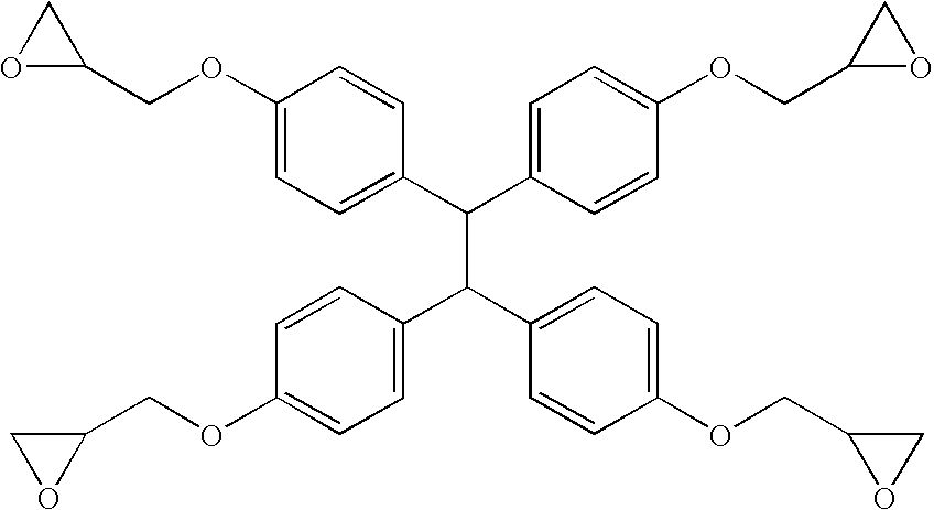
C1(OCC2CO2)=CC=C(C(C2=CC=C(OCC3OC3)C=C2)C(C2=CC=C(OCC3OC3)C=C2)C2=CC=C(OCC3CO3)C=C2)C=C1
